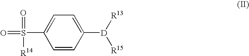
C1=CC([D]([R13])[R15])=CC=C1S([R14])(=O)=O
